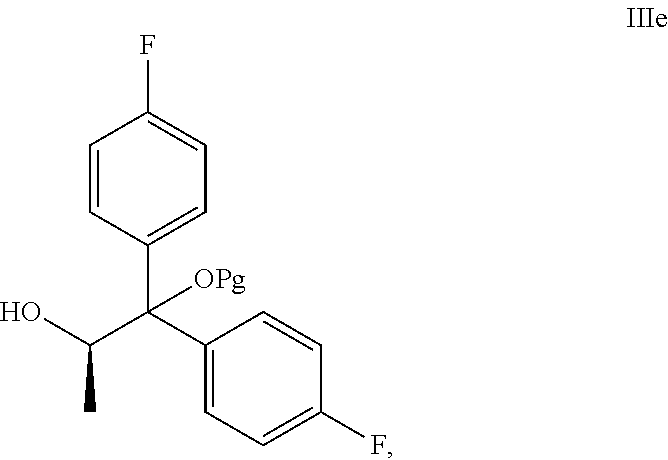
C1=CC(C(C2=CC=C(F)C=C2)(C(O)C)[OPg])=CC=C1F
